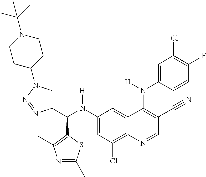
C1(N(C(C2=CN(C3CCN(C(C)(C)C)CC3)N=N2)C2=C(C)N=C(C)S2)[H])=CC(Cl)=C2C(=C1)C(N(C1=CC(Cl)=C(F)C=C1)[H])=C(C#N)C=N2
